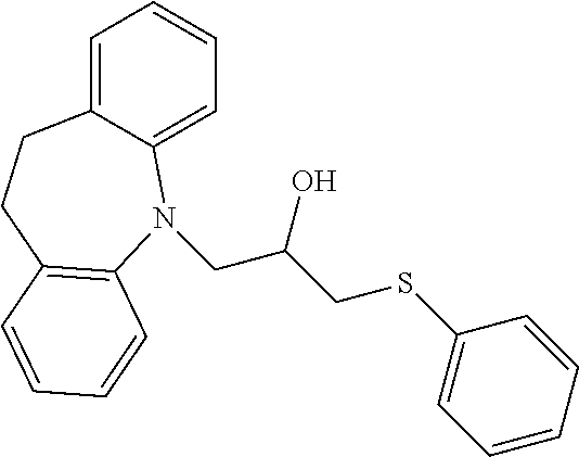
C1=C2C(=CC=C1)N(CC(CSC1=CC=CC=C1)O)C1=C(CC2)C=CC=C1
